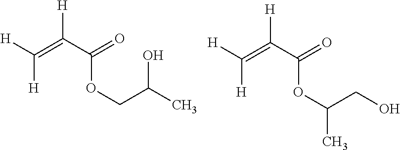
[H]C(=C(C(=O)OCC(C)O)[H])[H].[H]C(=C(C(=O)OC(CO)C)[H])[H]
